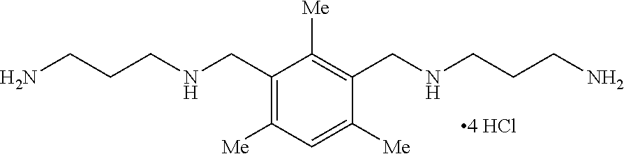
C1(CNCCCN)=C([Me])C=C([Me])C(CNCCCN)=C1[Me]
